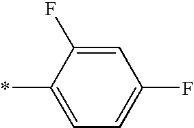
C1=C(*)C(F)=CC(F)=C1
